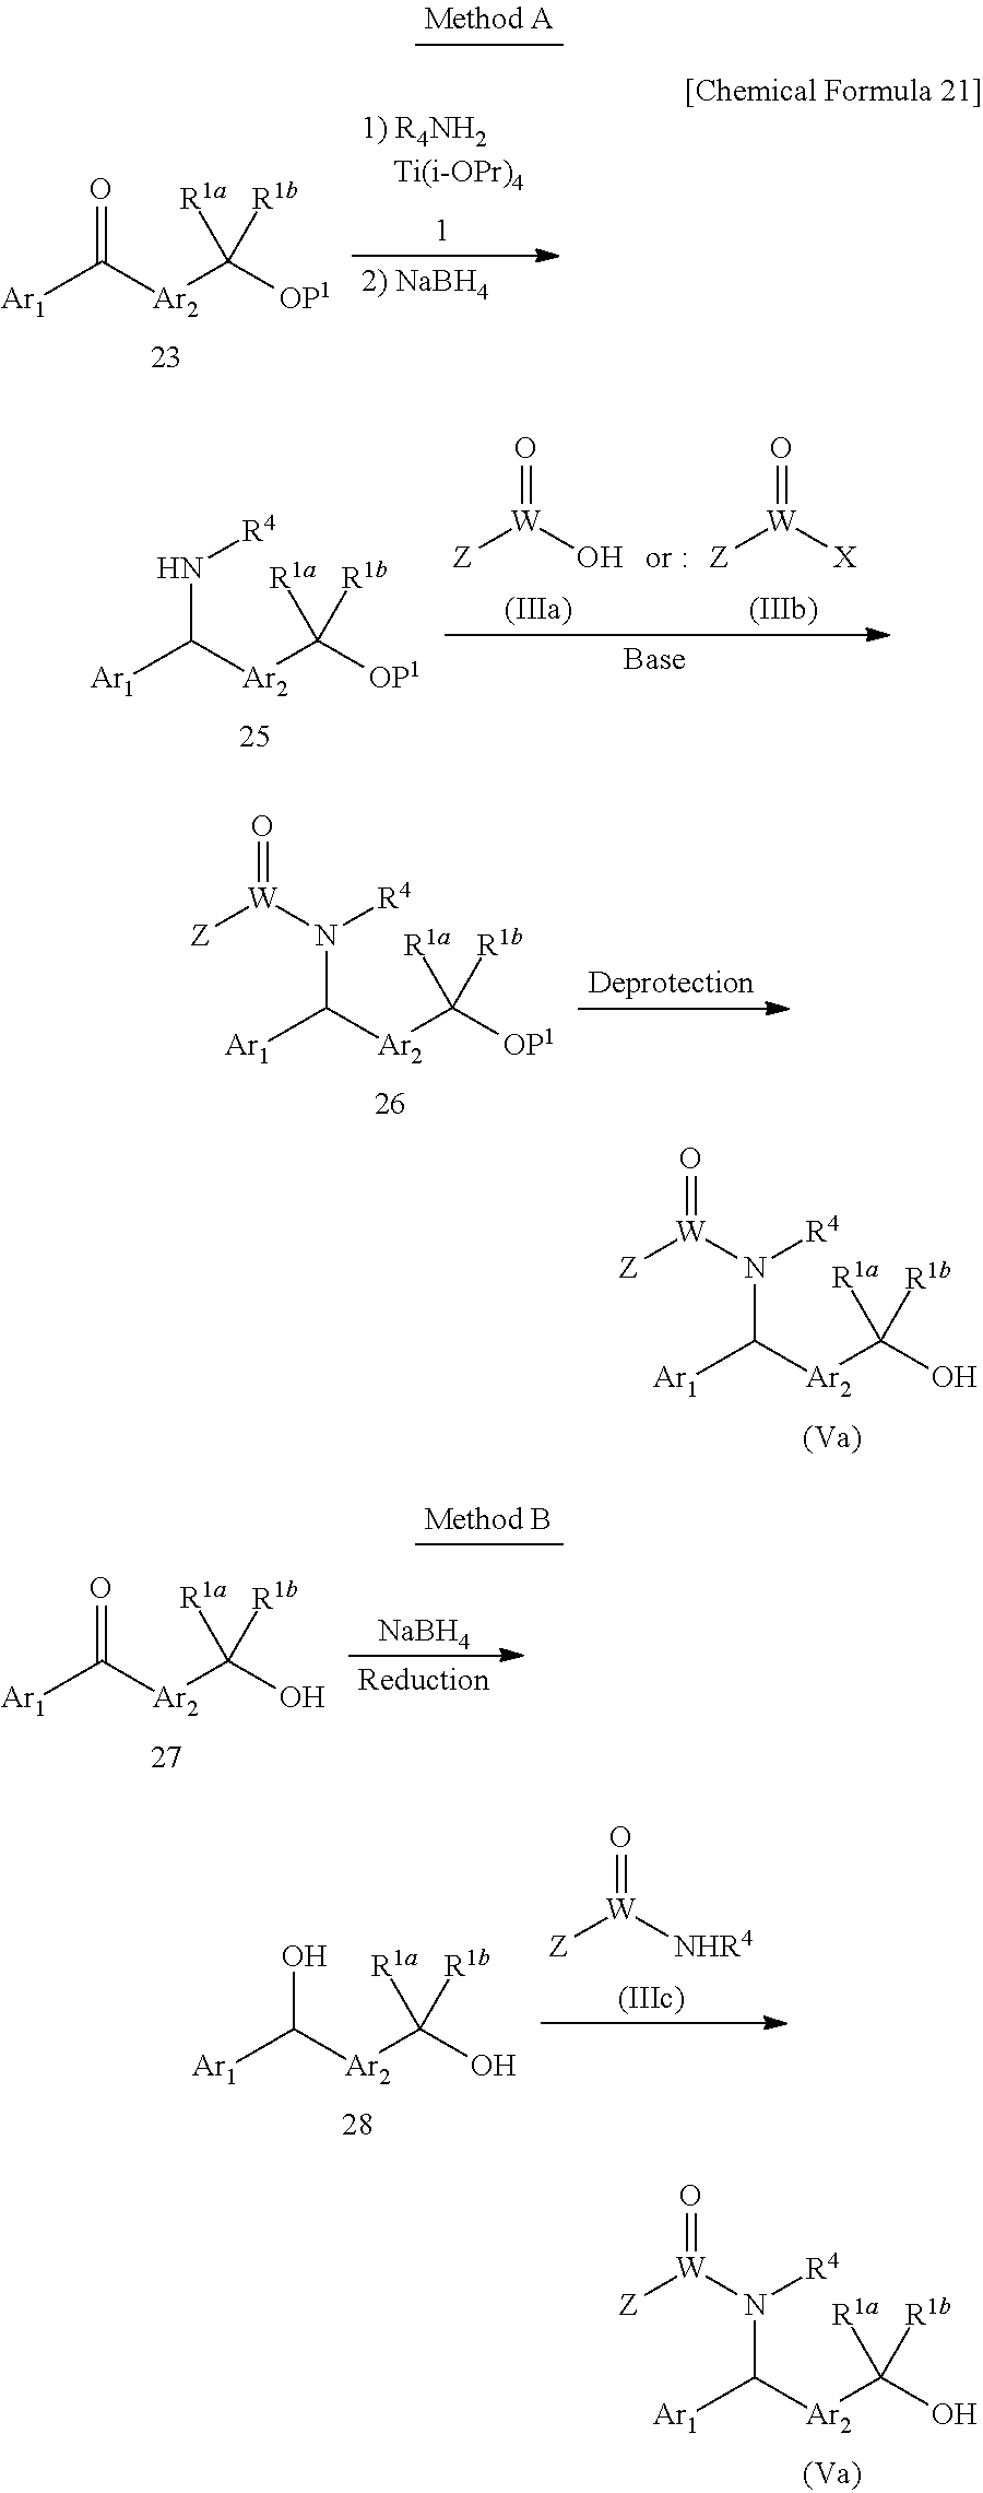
[Ar1]C([Ar2]C([OP1])([R1a])[R1b])=O.O=[W](O)[Z].O=[W]([X])[Z].[Ar1]C([Ar2]C([OP1])([R1a])[R1b])N[R4].[Ar1]C([Ar2]C([OP1])([R1a])[R1b])N([R4])[W]([Z])=O.[Ar1]C([Ar2]C(O)([R1a])[R1b])N([R4])[W]([Z])=O.[Ar1]C([Ar2]C(O)([R1a])[R1b])=O.[NaBH4].[Ar1]C([Ar2]C(O)([R1a])[R1b])O.O=[W]([NHR4])[Z].[Ar1]C([Ar2]C(O)([R1a])[R1b])N([R4])[W]([Z])=O
